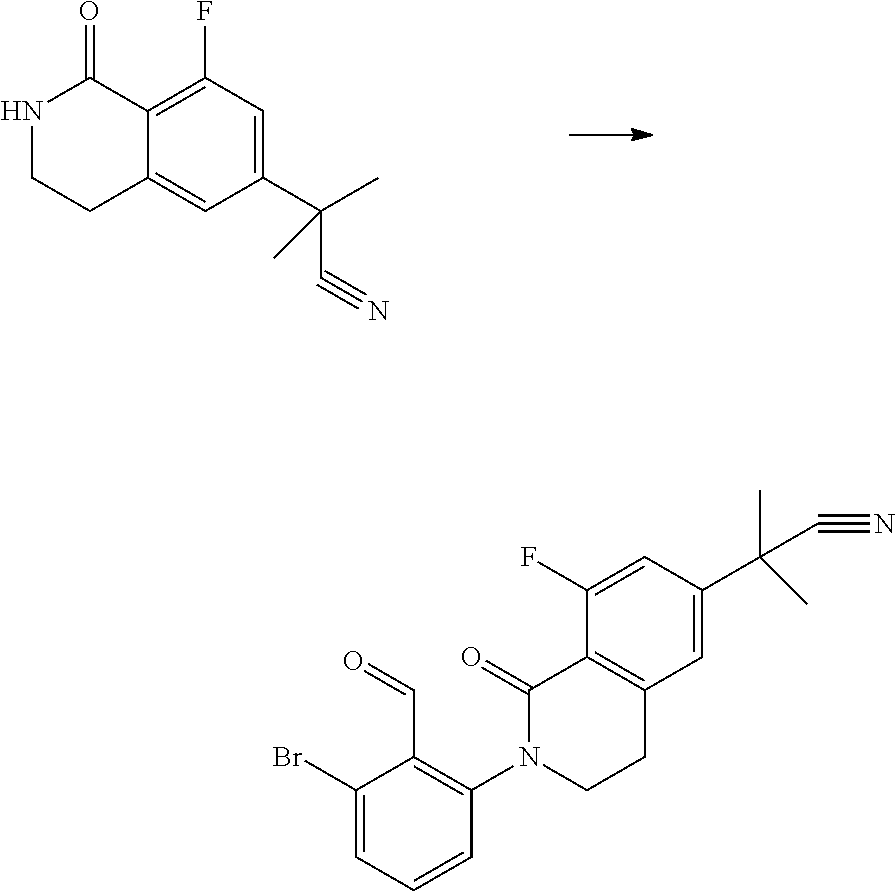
C1(C(C)(C#N)C)=CC(F)=C2C(=C1)CCNC2=O.C1(Br)=CC=CC(N2CCC3=C(C2=O)C(F)=CC(C(C#N)(C)C)=C3)=C1C=O
